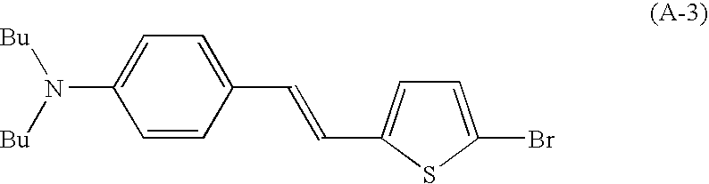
C1=CC(C=CC2=CC=C(Br)S2)=CC=C1N([Bu])[Bu]
